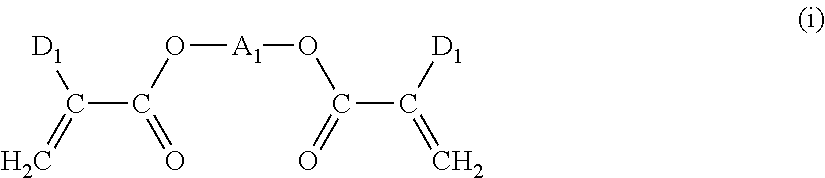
[D1]C(=C)C(O[A1]OC(=O)C(=C)[D1])=O
